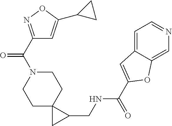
C1C2(CCN(C(=O)C3=NOC(C4CC4)=C3)C1)CC2CNC(=O)C1=CC2=CC=NC=C2O1
